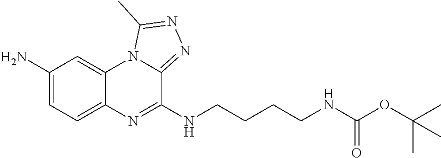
C1=C(N)C=C2C(=C1)N=C(NCCCCNC(=O)OC(C)(C)C)C1=NN=C(C)N21
